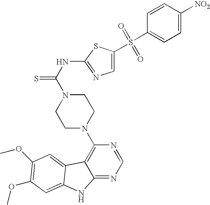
C1(NC(=S)N2CCN(C3=C4C(=NC=N3)NC3=CC(OC)=C(OC)C=C43)CC2)=NC=C(S(C2=CC=C([NO2])C=C2)(=O)=O)S1
